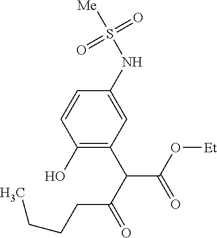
C1(NS([Me])(=O)=O)=CC(C(C(=O)CCCC)C(O[Et])=O)=C(O)C=C1
